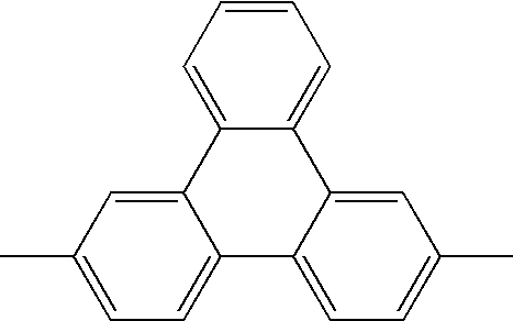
C1=C2C(=CC=C1)C1=CC(C)=CC=C1C1=CC=C(C)C=C21
